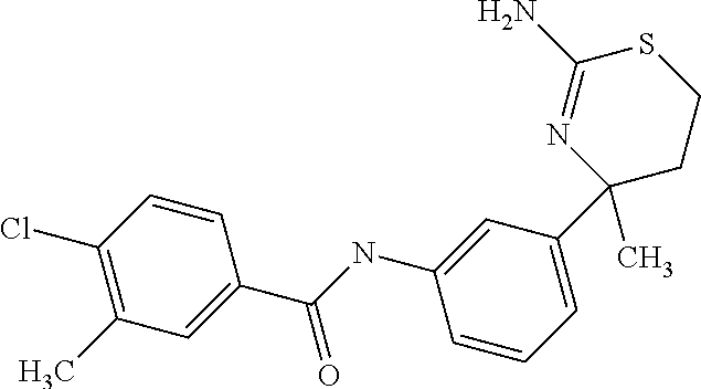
C1(Cl)=C(C)C=C(C(NC2=CC(C3(C)CCSC(N)=N3)=CC=C2)=O)C=C1
